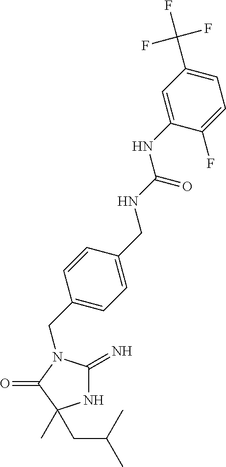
N1C(=N)N(CC2=CC=C(CNC(=O)NC3=CC(C(F)(F)F)=CC=C3F)C=C2)C(=O)C1(C)CC(C)C
